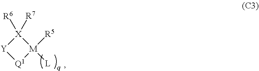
[Q1]1[M]([R5])([L])[X]([R6])([R7])[Y]1
